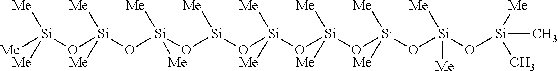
[Me][Si](O[Si](O[Si](O[Si](O[Si](O[Si](O[Si](O[Si](O[Si](C)([Me])C)([Me])[Me])([Me])[Me])([Me])[Me])([Me])[Me])[Me])([Me])[Me])([Me])[Me])([Me])[Me]
